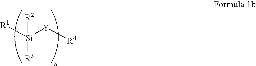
[R1][Si]([Y][R4])([R2])[R3]
